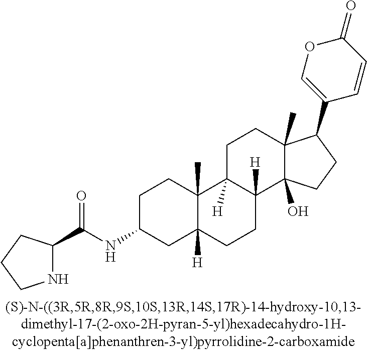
C1CC2(C)C([H])(CC1NC(C1NCCC1)=O)CCC1([H])C2([H])CCC2(C)C1(O)CCC2C1=COC(=O)C=C1
